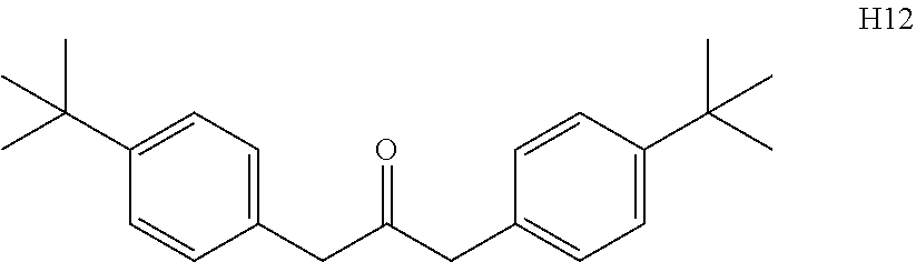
C1=CC(CC(CC2=CC=C(C(C)(C)C)C=C2)=O)=CC=C1C(C)(C)C
